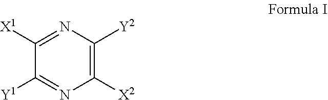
C1([X2])=C([Y2])N=C([X1])C([Y1])=N1
